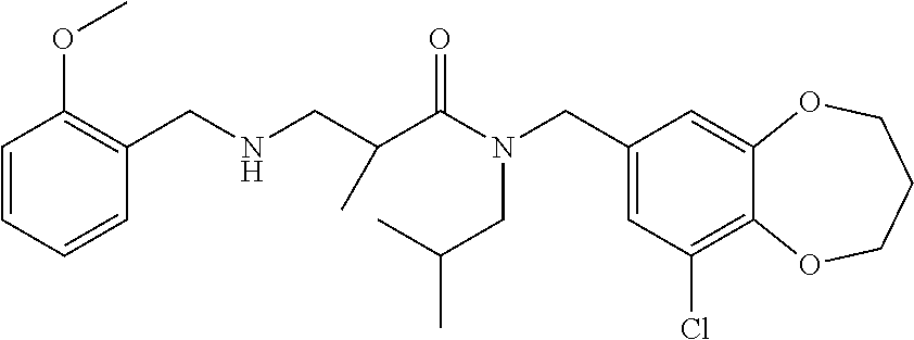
C1(CN(CC(C)C)C(C(C)CNCC2=C(OC)C=CC=C2)=O)=CC(Cl)=C2C(=C1)OCCCO2
